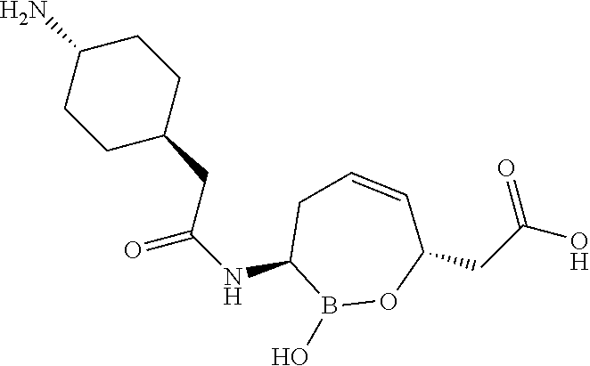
C1(NC(=O)CC2CCC(N)CC2)B(O)OC(CC(O)=O)C=CC1
